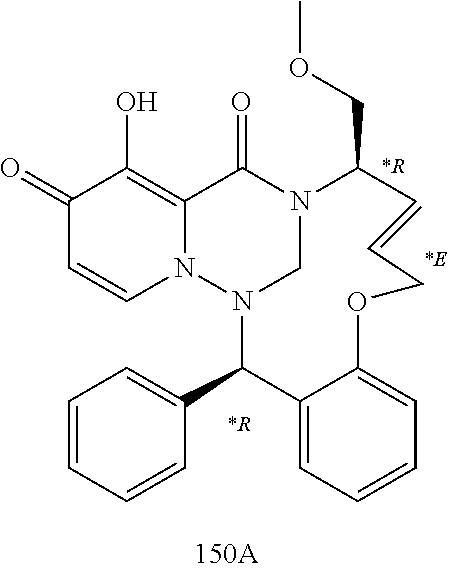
C1(=O)C=CN2C(=C1O)C(=O)N1CN2C(C2=CC=CC=C2)C2=CC=CC=C2OCC=CC1COC.[*R].[*R].[*E]
